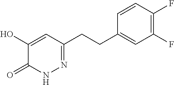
N1N=C(CCC2=CC(F)=C(F)C=C2)C=C(O)C1=O
